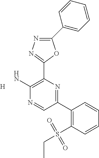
[H].C1(C2=CC=CC=C2)=NN=C(C2=C(N)N=CC(C3=C(S(CC)(=O)=O)C=CC=C3)=N2)O1
